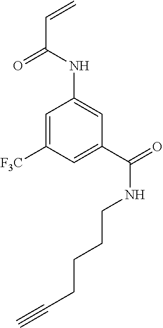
C1=C([F3C])C=C(C(=O)NCCCCC#C)C=C1NC(C=C)=O
